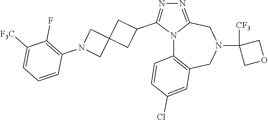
N12C3=C(CN(C4([CF3])COC4)CC1=NN=C2C1CC2(C1)CN(C1=C(F)C([F3C])=CC=C1)C2)C=C(Cl)C=C3
